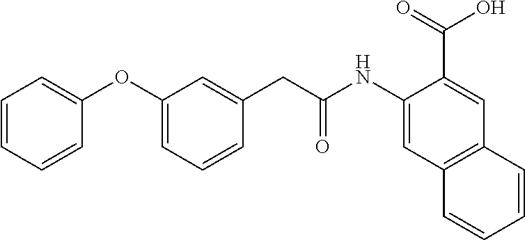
C1(NC(CC2=CC(OC3=CC=CC=C3)=CC=C2)=O)=CC2=C(C=C1C(=O)O)C=CC=C2
